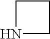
N1CCC1
